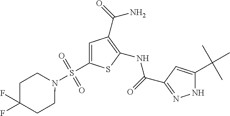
C1(NC(=O)C2=NNC(C(C)(C)C)=C2)=C(C(=O)N)C=C(S(N2CCC(F)(F)CC2)(=O)=O)S1
